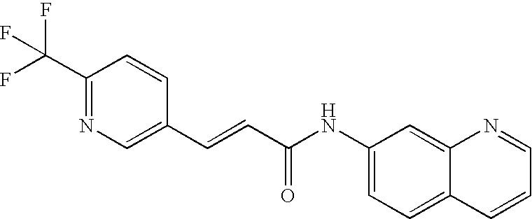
C(=CC(=O)NC1=CC=C2C(=C1)N=CC=C2)C1=CN=C(C(F)(F)F)C=C1
